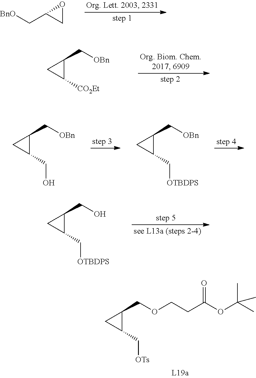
C1OC1C[BnO].C1(C[OBn])C([CO2Et])C1.C1(C[OBn])C(CO)C1.C1(C[OBn])C(C[OTBDPS])C1.C1(CO)C(C[OTBDPS])C1.C1(COCCC(OC(C)(C)C)=O)C(C[OTs])C1
